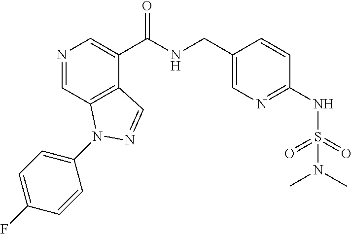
N1=CC2=C(C(C(NCC3=CN=C(NS(N(C)C)(=O)=O)C=C3)=O)=C1)C=NN2C1=CC=C(F)C=C1
